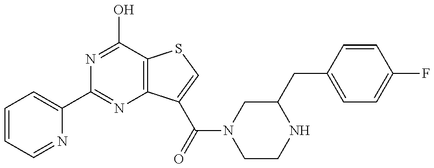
C1=CC=NC(C2=NC3=C(C(O)=N2)SC=C3C(N2CCNC(CC3=CC=C(F)C=C3)C2)=O)=C1
